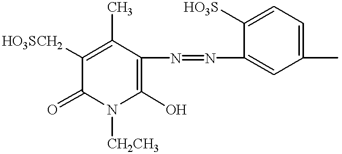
C1(=O)N([CH2CH3])C(O)=C(N=NC2=CC(C)=CC=C2[HO3S])C(C)=C1[HO3SCH2]
